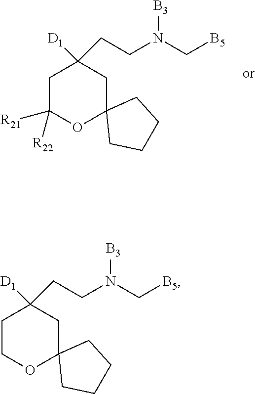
C1C([R21])([R22])OC2(CC1([D1])CCN([B3])C[B5])CCCC2.C1COC2(CC1([D1])CCN([B3])C[B5])CCCC2
